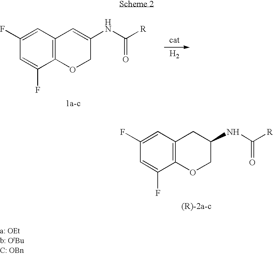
C1=C(F)C2=C(C=C1F)C=C(NC([R])=O)CO2.[H2].C1=C(F)C2=C(C=C1F)CC(NC([R])=O)CO2
